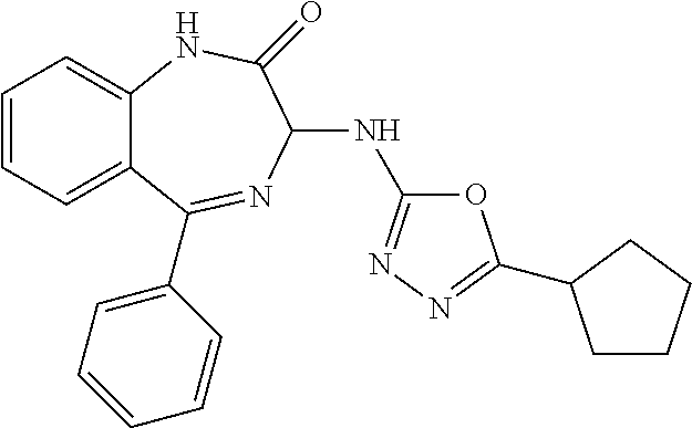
C1=CC=C2C(=C1)NC(=O)C(NC1=NN=C(C3CCCC3)O1)N=C2C1=CC=CC=C1
